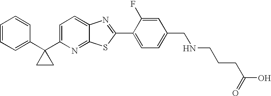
C1=CC=C(C2(C3=CC=C4C(=N3)SC(C3=CC=C(CNCCCC(=O)O)C=C3F)=N4)CC2)C=C1
